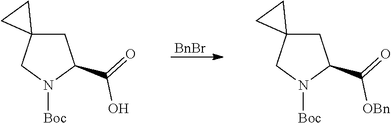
C1C2(CN([Boc])C1C(O)=O)CC2.C1C2(CN([Boc])C1C([OBn])=O)CC2.[BnBr]
